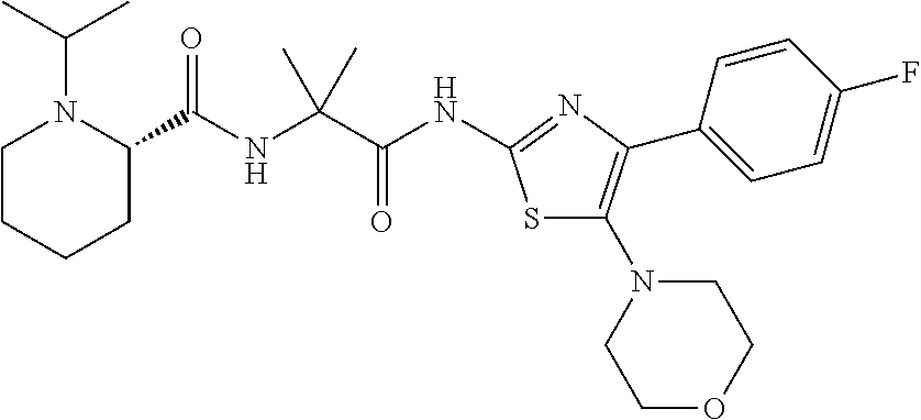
S1C(N2CCOCC2)=C(C2=CC=C(F)C=C2)N=C1NC(C(NC(=O)C1N(C(C)C)CCCC1)(C)C)=O
